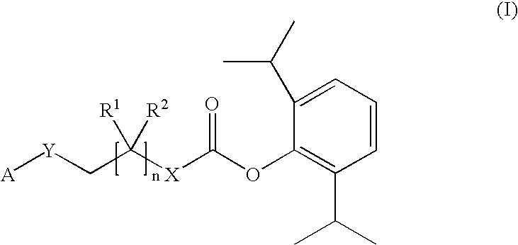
C1=C(C(C)C)C(OC([X]C(C[Y][A])([R2])[R1])=O)=C(C(C)C)C=C1
